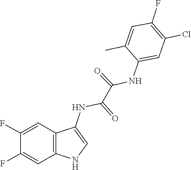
C1(C)=CC(F)=C(Cl)C=C1NC(C(NC1=CNC2=C1C=C(F)C(F)=C2)=O)=O
